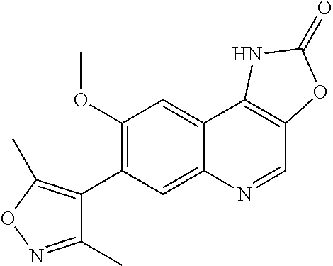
C1(OC)=C(C2=C(C)ON=C2C)C=C2C(=C1)C1=C(C=N2)OC(=O)N1
